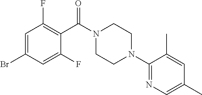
C1=C(Br)C=C(F)C(C(N2CCN(C3=NC=C(C)C=C3C)CC2)=O)=C1F
